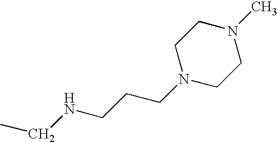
C(NCCCN1CCN(C)CC1)C
